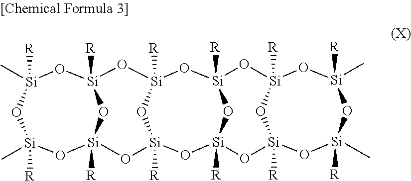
[Si]1(C)([R])O[Si]([R])(C)O[Si]2([R])O[Si]([R])(O1)O[Si]1([R])O[Si]([R])(O[Si]3([R])O[Si]([R])(O1)O[Si]1([R])O[Si]([R])(O[Si](C)([R])O[Si](C)([R])O1)O3)O2
